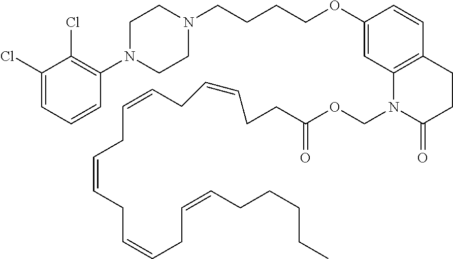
C1=C(Cl)C(Cl)=C(N2CCN(CCCCOC3=CC4=C(C=C3)CCC(=O)N4COC(=O)CCC=CCC=CCC=CCC=CCC=CCCCCC)CC2)C=C1
